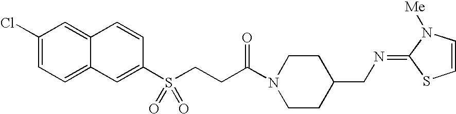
C1(Cl)=CC=C2C(=C1)C=CC(S(CCC(N1CCC(CN=C3N([Me])C=CS3)CC1)=O)(=O)=O)=C2
